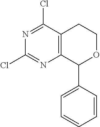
C12=C(C(Cl)=NC(Cl)=N1)CCOC2C1=CC=CC=C1
